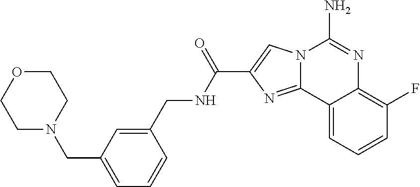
N12C(=NC(C(NCC3=CC(CN4CCOCC4)=CC=C3)=O)=C1)C1=CC=CC(F)=C1N=C2N
